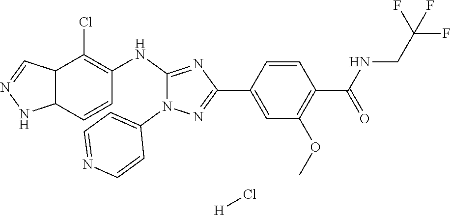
Cl[H].C1(NC2=C(Cl)C3C=NNC3C=C2)=NC(C2=CC(OC)=C(C(NCC(F)(F)F)=O)C=C2)=NN1C1=CC=NC=C1
